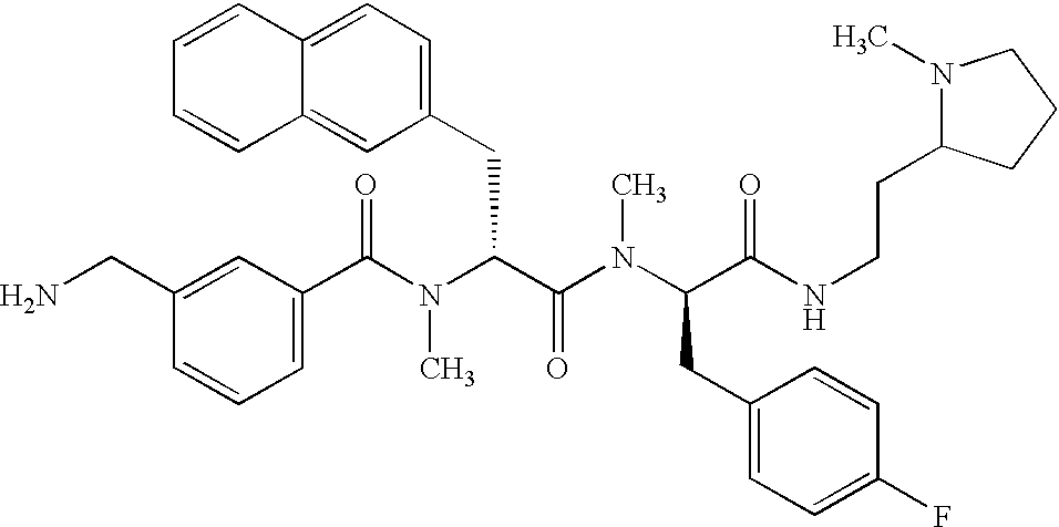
C1(C(N(C(C(N(C(CC2=CC=C(F)C=C2)C(NCCC2N(C)CCC2)=O)C)=O)CC2=CC=C3C(=C2)C=CC=C3)C)=O)=CC=CC(CN)=C1
